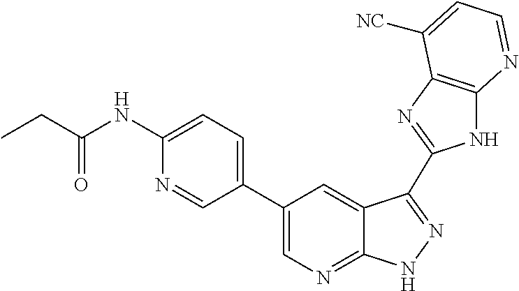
C1(C2=CN=C3C(=C2)C(C2=NC4=C(N2)N=CC=C4[NC])=NN3)=CC=C(NC(CC)=O)N=C1
